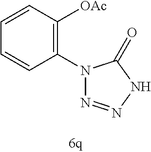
C1(N2N=NNC2=O)=C([OAc])C=CC=C1
